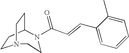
C(C=CC1=CC=CC=C1C)(=O)N1C2CCN(CC2)CC1
